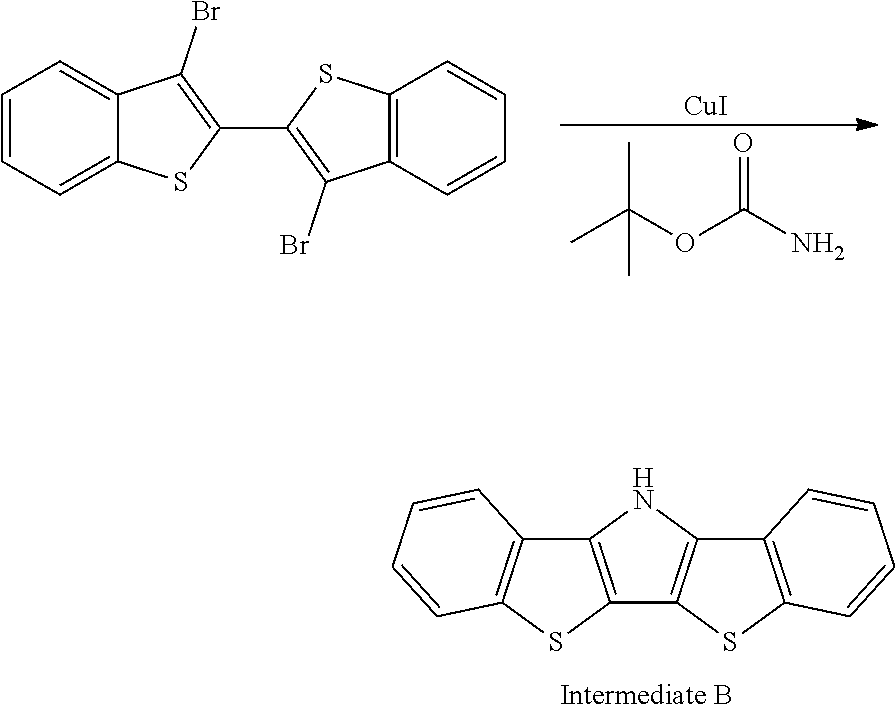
[CuI].C1=CC=C2C(=C1)C(Br)=C(C1=C(Br)C3=C(S1)C=CC=C3)S2.CC(OC(N)=O)(C)C.C12=C(NC3=C1SC1=C3C=CC=C1)C1=C(S2)C=CC=C1
